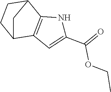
C1(C(OCC)=O)=CC2=C(N1)C1CCC2C1
